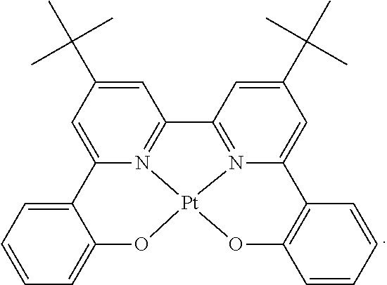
C1=C(C(C)(C)C)C=C2N3=C1C1=N4C(=CC(C(C)(C)C)=C1)C1=C(O[Pt]34OC3=CC=CC=C23)C=CC=C1
